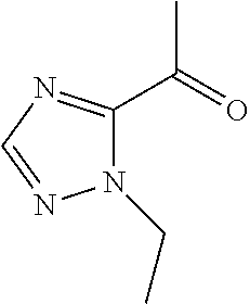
N1(CC)C(C(=O)C)=NC=N1
